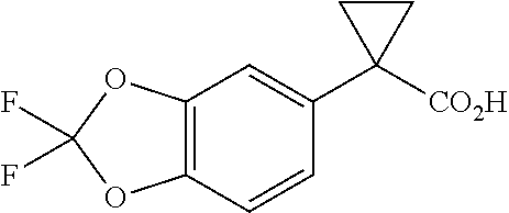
C1=CC2=C(C=C1C1([CO2H])CC1)OC(F)(F)O2
